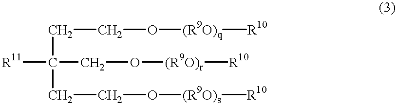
[R11]C(CCO[(R9O)s][R10])(CO[(R9O)r][R10])CCO[(R9O)q][R10]
